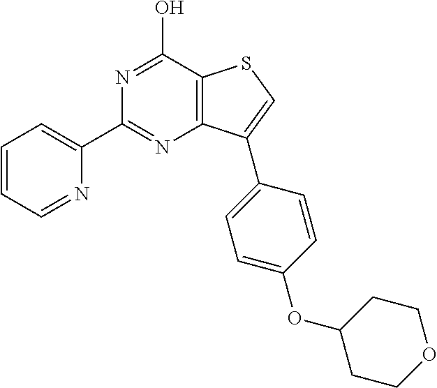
C1(C2=NC3=C(C(O)=N2)SC=C3C2=CC=C(OC3CCOCC3)C=C2)=CC=CC=N1
